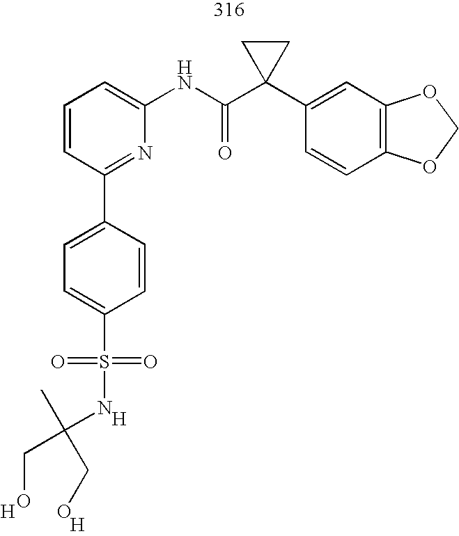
C1=CC=C(NC(C2(C3=CC4=C(C=C3)OCO4)CC2)=O)N=C1C1=CC=C(S(=O)(=O)NC(CO)(CO)C)C=C1.[H].[H].[H]
